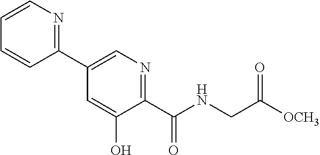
C1(C2=NC=CC=C2)=CN=C(C(NCC([OCH3])=O)=O)C(O)=C1
